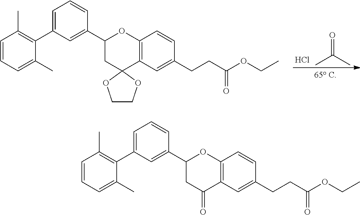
Cl.O=C(C)C.C1=C(C2=C(C)C=CC=C2C)C=C(C2CC3(C4=C(O2)C=CC(CCC(OCC)=O)=C4)OCCO3)C=C1.C1=C(C2=C(C)C=CC=C2C)C=C(C2CC(=O)C3=C(O2)C=CC(CCC(OCC)=O)=C3)C=C1
